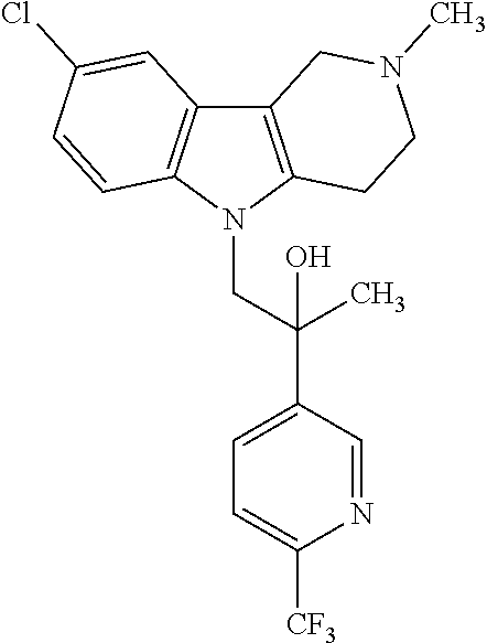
C12=C(N(CC(C3=CC=C([CF3])N=C3)(C)O)C3=C1C=C(Cl)C=C3)CCN(C)C2
